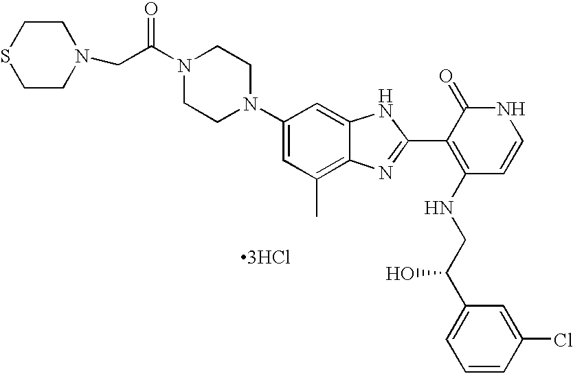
C1(N2CCN(C(=O)CN3CCSCC3)CC2)=CC(C)=C2C(=C1)NC(C1=C(NCC(C3=CC=CC(Cl)=C3)O)C=CNC1=O)=N2.[3HCl]
